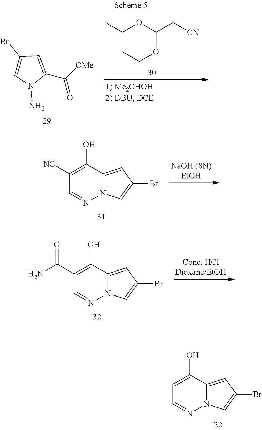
C(OC(OCC)C[CN])C.C1(Br)=CN(N)C(C([OMe])=O)=C1.C1([NC])=C(O)C2=CC(Br)=CN2N=C1.C1(C(=O)N)=C(O)C2=CC(Br)=CN2N=C1.C1=C(O)C2=CC(Br)=CN2N=C1
